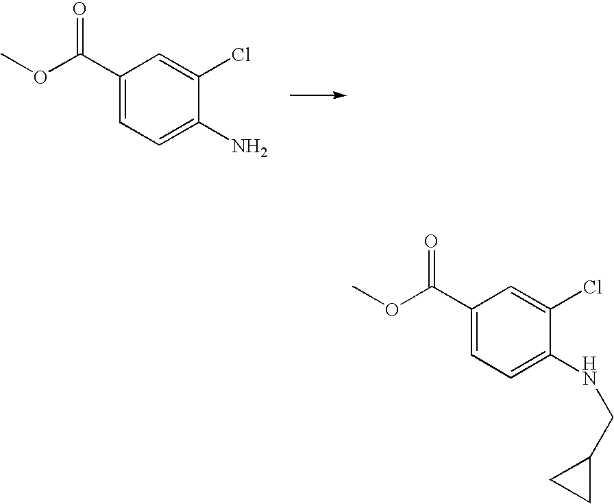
C1(C(OC)=O)=CC=C(N)C(Cl)=C1.C1(C(OC)=O)=CC=C(NCC2CC2)C(Cl)=C1
